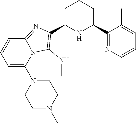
C1C(C2=C(NC)N3C(=N2)C=CC=C3N2CCN(C)CC2)NC(C2=NC=CC=C2C)CC1
